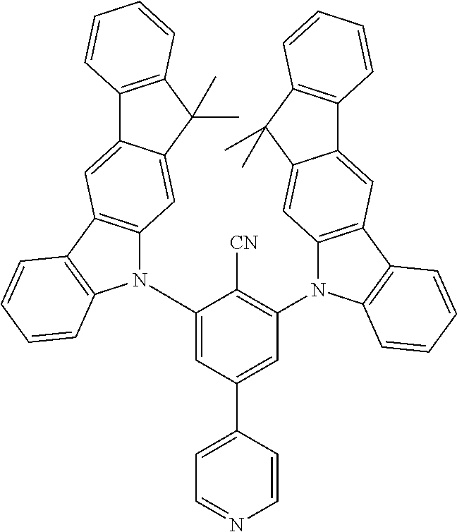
C1(N2C3=C(C4=C2C=CC=C4)C=C2C(=C3)C(C)(C)C3=C2C=CC=C3)=CC(C2=CC=NC=C2)=CC(N2C3=C(C4=C2C=CC=C4)C=C2C(=C3)C(C)(C)C3=C2C=CC=C3)=C1[CN]
